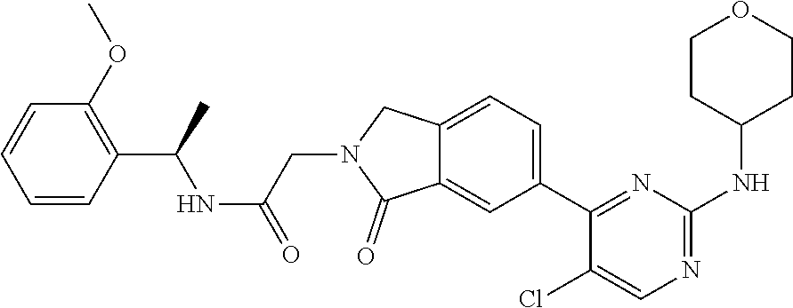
C12=CC(C3=NC(NC4CCOCC4)=NC=C3Cl)=CC=C1CN(CC(NC(C1=C(OC)C=CC=C1)C)=O)C2=O
